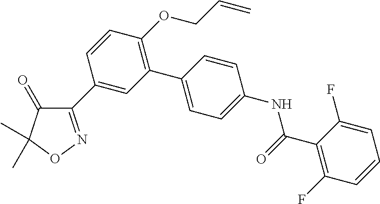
C1(C2=CC(C3=CC=C(NC(C4=C(F)C=CC=C4F)=O)C=C3)=C(OCC=C)C=C2)=NOC(C)(C)C1=O
